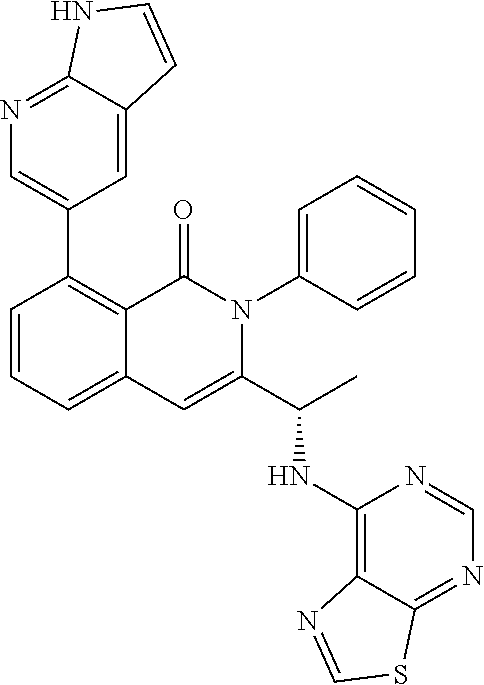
C1(C2=C3C(=CC=C2)C=C(C(NC2=C4C(=NC=N2)SC=N4)C)N(C2=CC=CC=C2)C3=O)=CN=C2C(=C1)C=CN2
